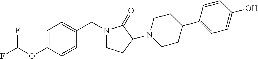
C1=CC(C2CCN(C3CCN(CC4=CC=C(OC(F)F)C=C4)C3=O)CC2)=CC=C1O
